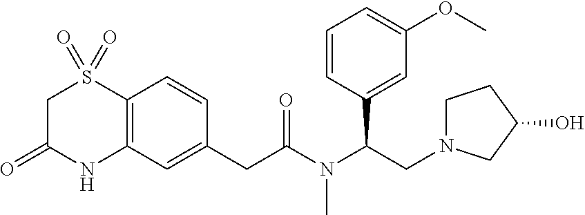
C12=C(C=C(CC(N(C(CN3CCC(O)C3)C3=CC(OC)=CC=C3)C)=O)C=C1)NC(=O)CS2(=O)=O
